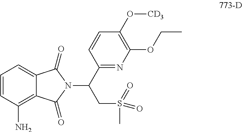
C1=CC(N)=C2C(=C1)C(=O)N(C(C1=NC(OCC)=C(O[CD3])C=C1)CS(C)(=O)=O)C2=O
